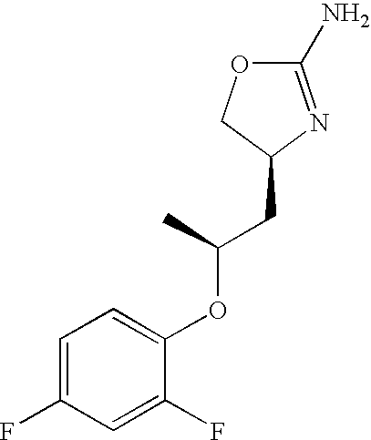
O1C(N)=NC(CC(OC2=CC=C(F)C=C2F)C)C1
